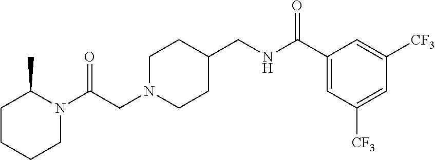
C(CN1CCC(CNC(C2=CC([CF3])=CC([CF3])=C2)=O)CC1)(=O)N1C(C)CCCC1
